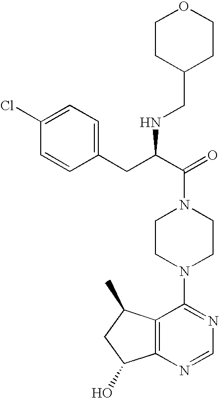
C(N1CCN(C2=NC=NC3=C2C(C)CC3O)CC1)(C(CC1=CC=C(Cl)C=C1)NCC1CCOCC1)=O
